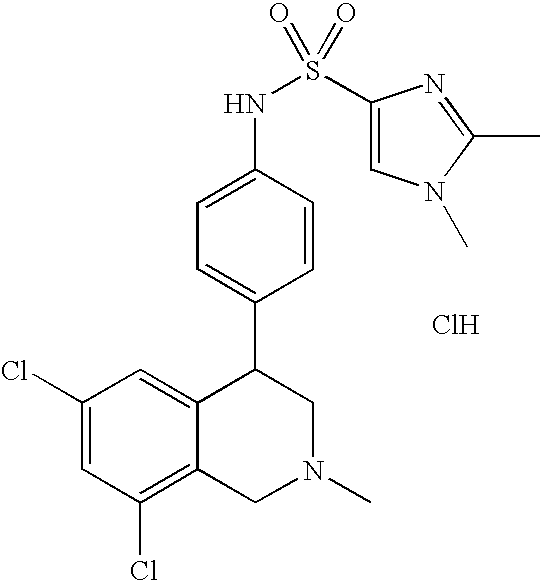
C1(Cl)=CC(Cl)=C2C(=C1)C(C1=CC=C(NS(=O)(=O)C3=CN(C)C(C)=N3)C=C1)CN(C)C2.Cl
